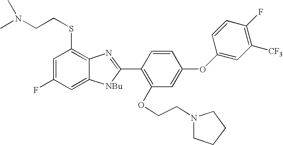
C1=C(F)C=C2C(=C1SCCN(C)C)N=C(C1=C(OCCN3CCCC3)C=C(OC3=CC([CF3])=C(F)C=C3)C=C1)[NBu]2
